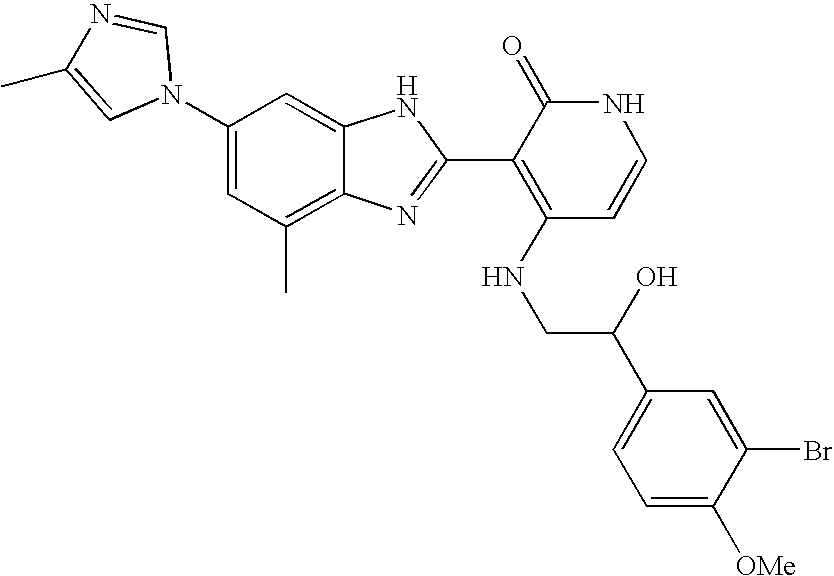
C1(C)=C2C(=CC(N3C=NC(C)=C3)=C1)NC(C1=C(NCC(C3=CC=C([OMe])C(Br)=C3)O)C=CNC1=O)=N2
